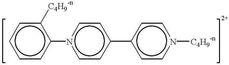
c1ccc(-n2ccc(-c3ccn([C4H9-n])cc3)cc2)c([C4H9-n])c1
